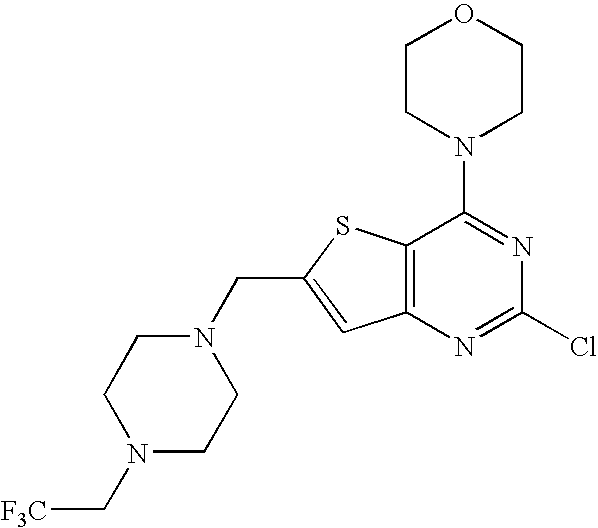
N1(CC2=CC3=C(S2)C(N2CCOCC2)=NC(Cl)=N3)CCN(C[F3C])CC1
